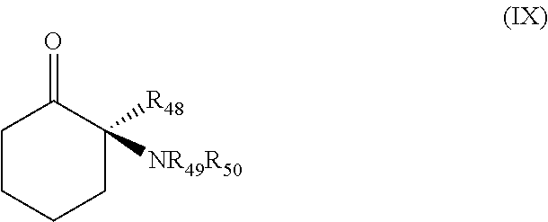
C1(=O)CCCCC1([NR49R50])[R48]
